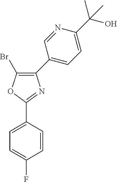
C1(C2=CC=C(F)C=C2)=NC(C2=CC=C(C(O)(C)C)N=C2)=C(Br)O1
